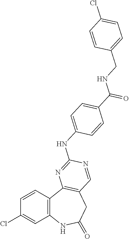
C1=CC2=C(C=C1Cl)NC(=O)CC1=C2N=C(NC2=CC=C(C(=O)NCC3=CC=C(Cl)C=C3)C=C2)N=C1
